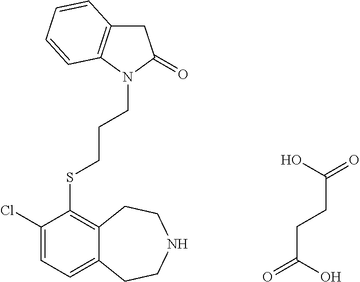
C1C2=C(N(CCCSC3=C4C(=CC=C3Cl)CCNCC4)C1=O)C=CC=C2.C(CCC(=O)O)(=O)O
